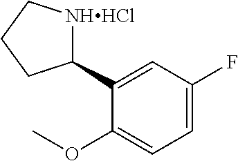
C1(C2[NHHCl]CCC2)=CC(F)=CC=C1OC
